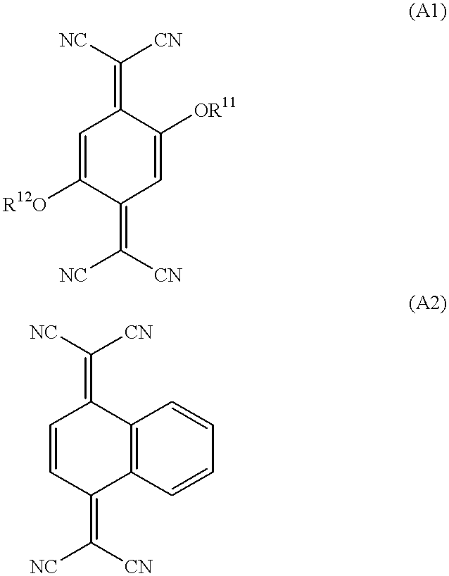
C1=C([R12O])C(=C([NC])[CN])C=C([OR11])C1=C([NC])[CN].C1=CC(=C([NC])[CN])C2=C(C1=C([NC])[CN])C=CC=C2
